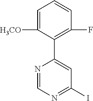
C1=C([H3CO])C(C2=CC(I)=NC=N2)=C(F)C=C1
